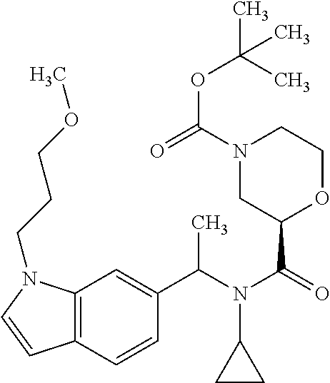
C(N(C(=O)C1OCCN(C(=O)OC(C)(C)C)C1)C1CC1)(C)C1=CC2=C(C=C1)C=CN2CCCOC
